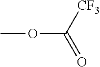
COC(=O)[CF3]
